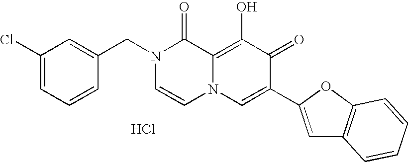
Cl.C1=C(CN2C=CN3C(=C(O)C(=O)C(C4=CC5=C(O4)C=CC=C5)=C3)C2=O)C=CC=C1Cl
